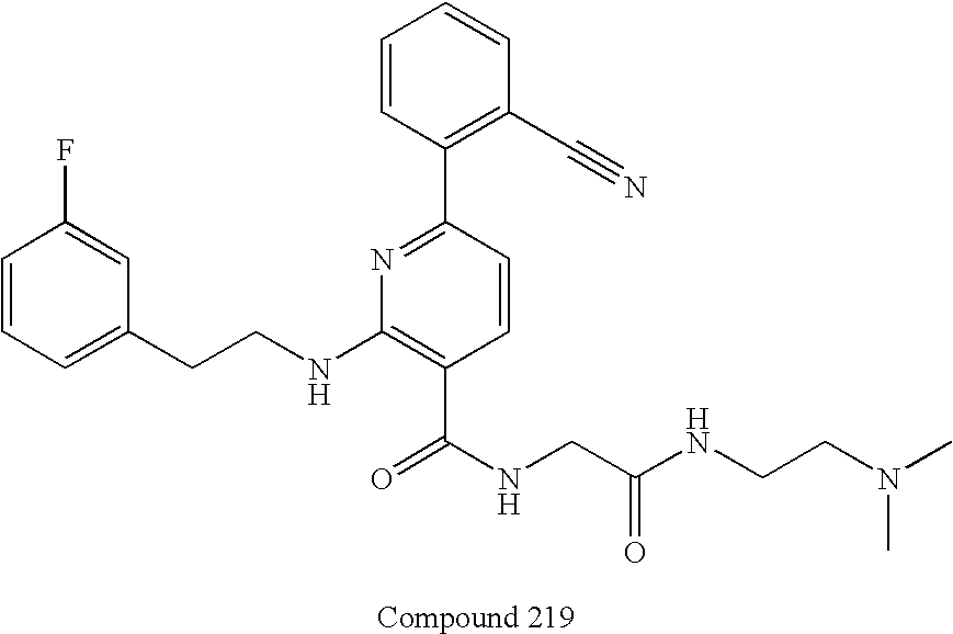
C1=C(CCNC2=C(C(NCC(NCCN(C)C)=O)=O)C=CC(C3=C(C#N)C=CC=C3)=N2)C=C(F)C=C1
